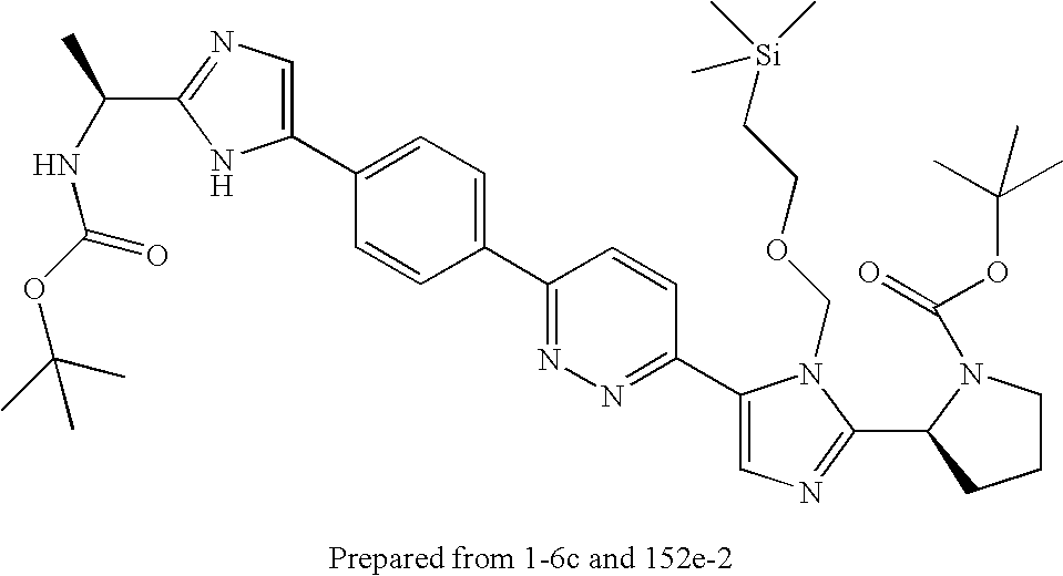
C(C1=NC=C(C2=CC=C(C3=NN=C(C4=CN=C(C5N(C(=O)OC(C)(C)C)CCC5)N4COCC[Si](C)(C)C)C=C3)C=C2)N1)(NC(OC(C)(C)C)=O)C
